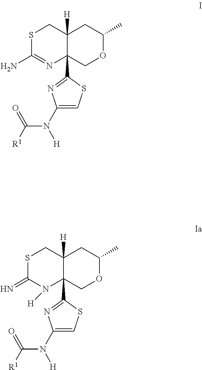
S1C(N)=NC2(C3=NC(N([H])C([R1])=O)=CS3)C([H])(C1)CC(C)OC2.S1C(=N)N([H])C2(C3=NC(N([H])C([R1])=O)=CS3)C([H])(C1)CC(C)OC2
